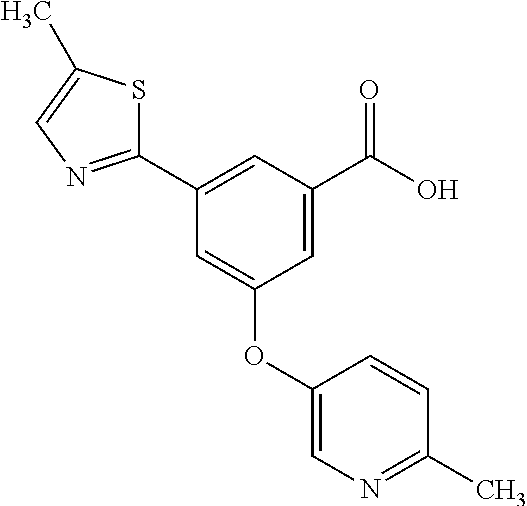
C1=C(C(O)=O)C=C(C2=NC=C(C)S2)C=C1OC1=CN=C(C)C=C1
